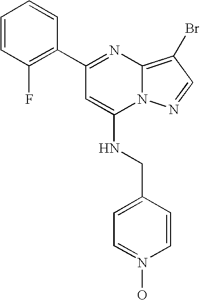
C1=CC(F)=C(C2=NC3=C(Br)C=NN3C(NCC3=CC=N(O)C=C3)=C2)C=C1
